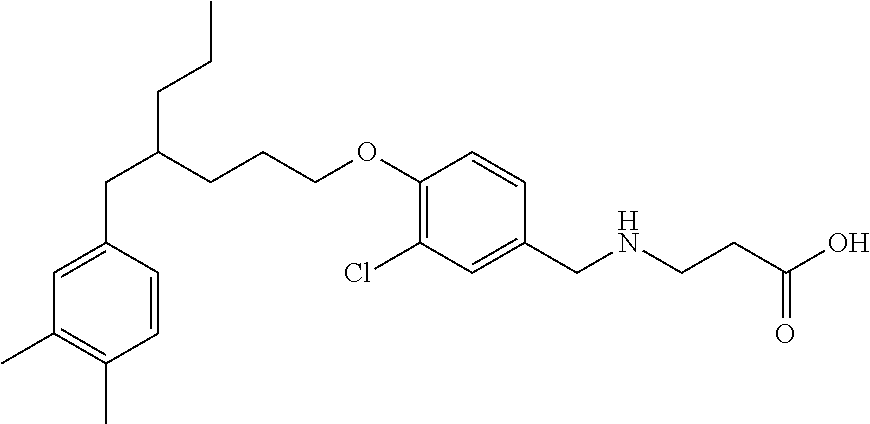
C1=CC(CC(CCC)CCCOC2=C(Cl)C=C(CNCCC(O)=O)C=C2)=CC(C)=C1C
